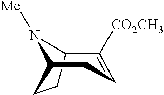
C1([CO2CH3])=CCC2CCC1N2[Me]
